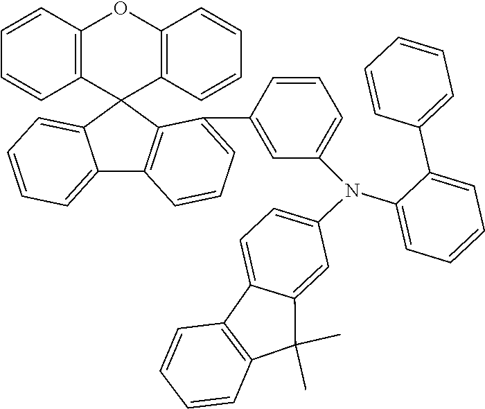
C1=CC2=C(C=C1)C1(C3=C(O2)C=CC=C3)C2=CC=CC=C2C2=C1C(C1=CC(N(C3=CC=CC=C3C3=CC=CC=C3)C3=CC=C4C(=C3)C(C)(C)C3=C4C=CC=C3)=CC=C1)=CC=C2
